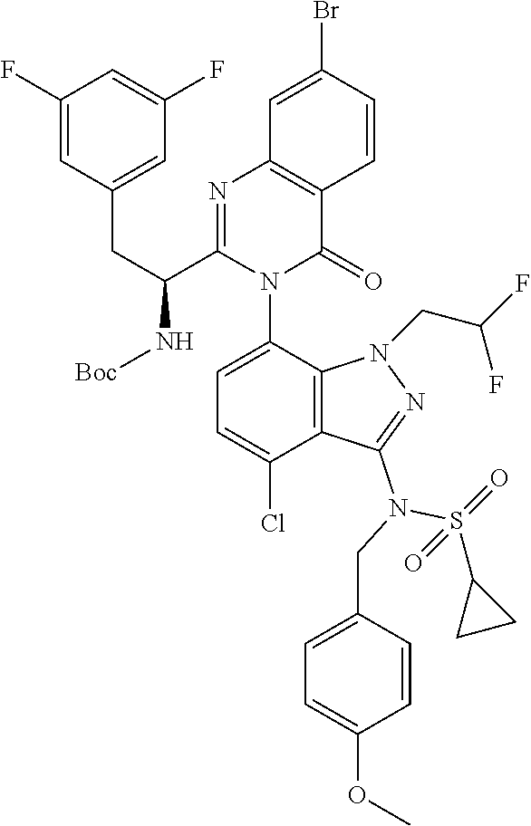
C1=C(N2C(=O)C3=C(N=C2C(CC2=CC(F)=CC(F)=C2)N[Boc])C=C(Br)C=C3)C2=C(C(Cl)=C1)C(N(CC1=CC=C(OC)C=C1)S(C1CC1)(=O)=O)=NN2CC(F)F
